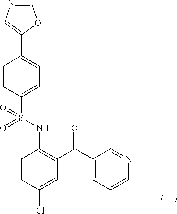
C1=CC(S(NC2=C(C(C3=CC=CN=C3)=O)C=C(Cl)C=C2)(=O)=O)=CC=C1C1=CN=CO1
